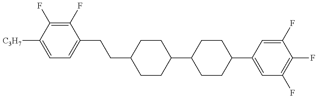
C1=C([C3H7])C(F)=C(F)C(CCC2CCC(C3CCC(C4=CC(F)=C(F)C(F)=C4)CC3)CC2)=C1
